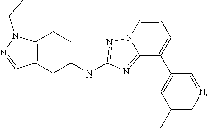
C12=C(CC(NC3=NN4C(=N3)C(C3=CC(C)=CN=C3)=CC=C4)CC1)C=NN2CC
